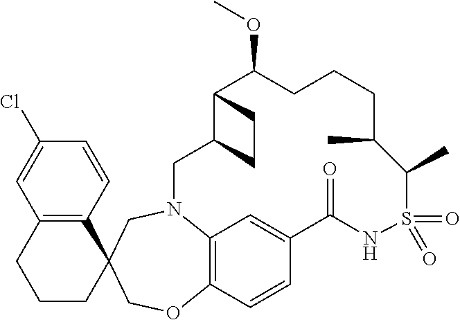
C1=CC(Cl)=CC2=C1C1(CCC2)CN2C3=C(C=CC(=C3)C(=O)NS(=O)(=O)C(C)C(C)CCCC(OC)C3C(C2)CC3)OC1
